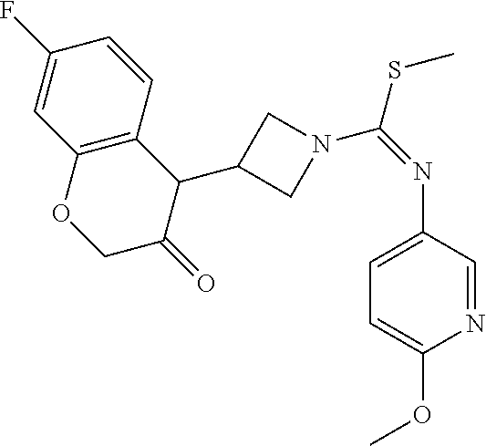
C1=CC2=C(C=C1F)OCC(=O)C2C1CN(C(=NC2=CC=C(OC)N=C2)SC)C1
